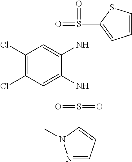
C1(Cl)=C(Cl)C=C(NS(=O)(=O)C2=CC=NN2C)C(NS(=O)(C2=CC=CS2)=O)=C1
